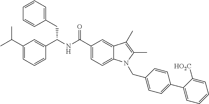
C1(C(C)C)=CC=CC(C(NC(C2=CC=C3C(=C2)C(C)=C(C)N3CC2=CC=C(C3=CC=CC=C3[HO2C])C=C2)=O)CC2=CC=CC=C2)=C1
